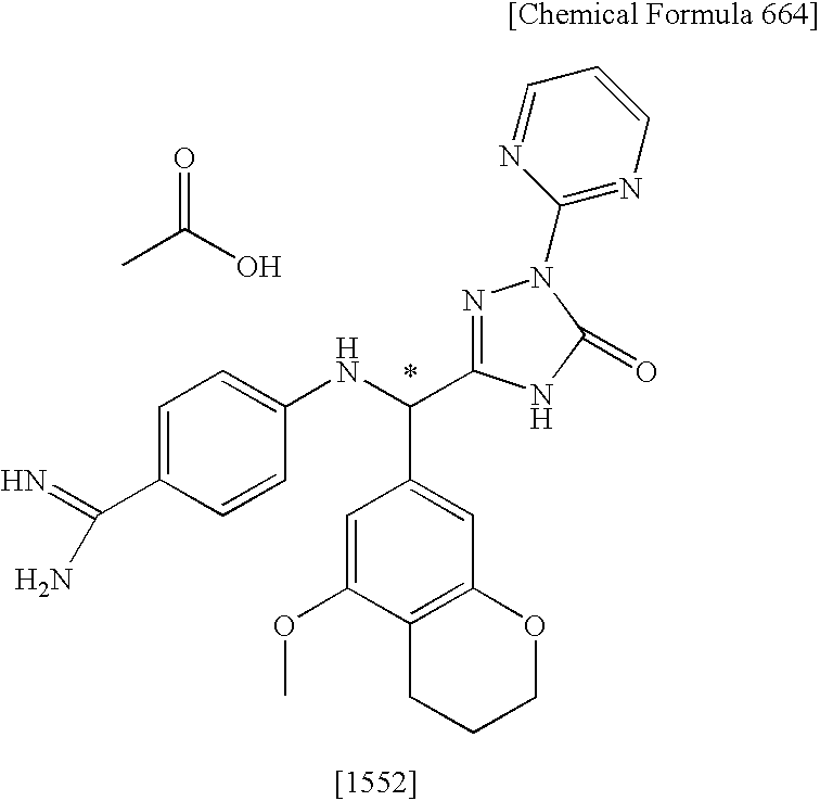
C1=C(C(N)=N)C=CC(NC(C2=CC3=C(C(OC)=C2)CCCO3)C2=NN(C3=NC=CC=N3)C(=O)N2)=C1.CC(O)=O
